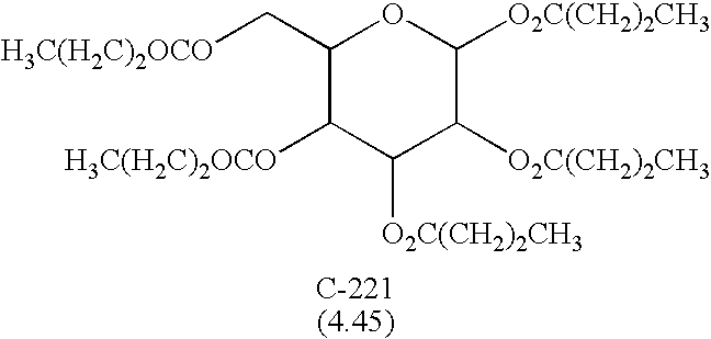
C1(C[H3C(H2C)2OCO])C([H3C(H2C)2OCO])C([O2C(CH2)2CH3])C([O2C(CH2)2CH3])C([O2C(CH2)2CH3])O1
